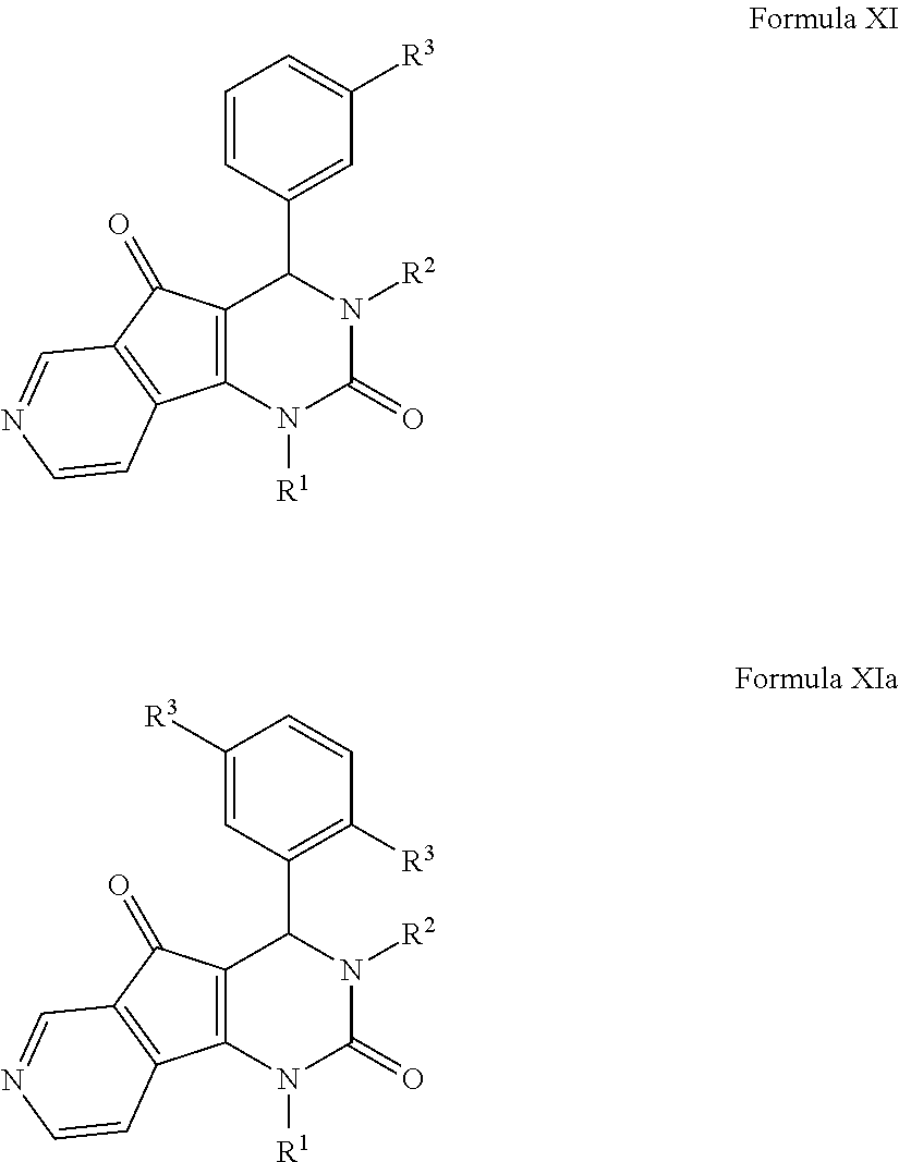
C1=CC(C2C3=C(N([R1])C(=O)N2[R2])C2=C(C3=O)C=NC=C2)=CC([R3])=C1.C1([R3])=CC(C2C3=C(N([R1])C(=O)N2[R2])C2=C(C3=O)C=NC=C2)=C([R3])C=C1
